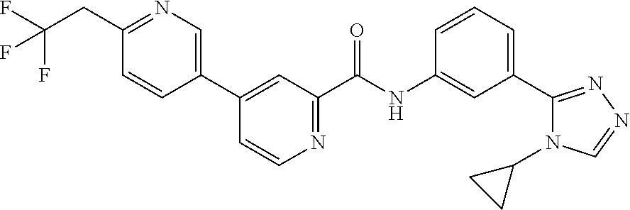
C1(C2=CN=C(CC(F)(F)F)C=C2)=CC(C(NC2=CC(C3=NN=CN3C3CC3)=CC=C2)=O)=NC=C1
